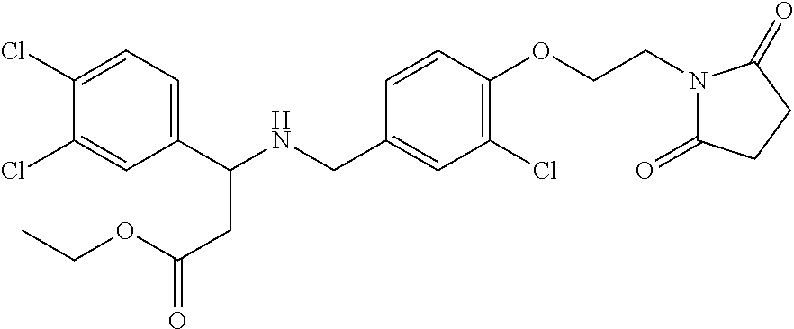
C1(C(NCC2=CC(Cl)=C(OCCN3C(=O)CCC3=O)C=C2)CC(=O)OCC)=CC=C(Cl)C(Cl)=C1
